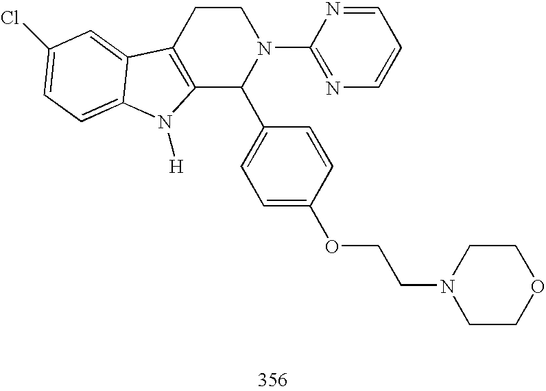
C12=C(CCN(C3=NC=CC=N3)C1C1=CC=C(OCCN3CCOCC3)C=C1)C1=CC(Cl)=CC=C1N2[H]
